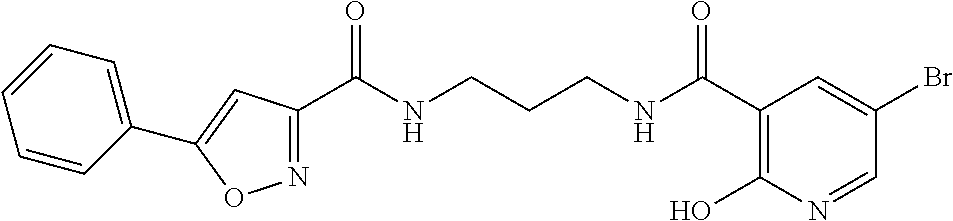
C1=CC(C2=CC(C(NCCCNC(C3=C(O)N=CC(Br)=C3)=O)=O)=NO2)=CC=C1
